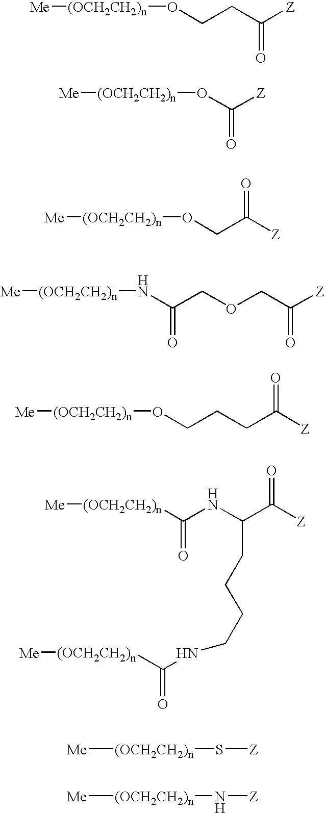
[Me][(OCH2CH2)n]OCCC([Z])=O.[Me][(OCH2CH2)n]OC([Z])=O.[Me][(OCH2CH2)n]OCC([Z])=O.[Me][(OCH2CH2)n]NC(COCC([Z])=O)=O.[Me][(OCH2CH2)n]OCCCC([Z])=O.[Me][(OCH2CH2)n]S[Z].[Me][(OCH2CH2)n]N[Z].[Me][(OCH2CH2)n]C(NC(C([Z])=O)CCCCNC([(OCH2CH2)n][Me])=O)=O
